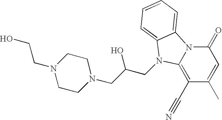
OCCN1CCN(CC(CN2C3=C(C#N)C(C)=CC(=O)N3C3=CC=CC=C32)O)CC1
